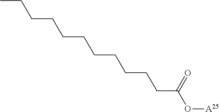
O([A25])C(CCCCCCCCCCC)=O
